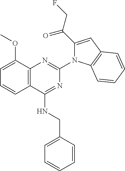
C12=C(C(NCC3=CC=CC=C3)=NC(N3C(C(CF)=O)=CC4=C3C=CC=C4)=N1)C=CC=C2OC
